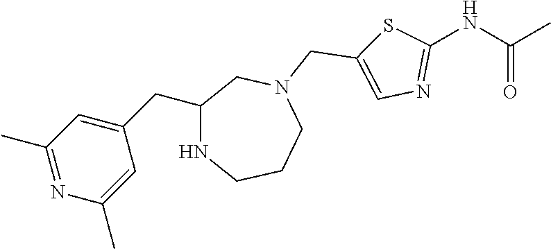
N1CCCN(CC2=CN=C(NC(C)=O)S2)CC1CC1=CC(C)=NC(C)=C1
